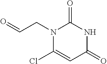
N1(CC=O)C(Cl)=CC(=O)NC1=O
